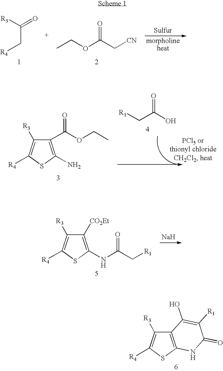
C(C[R4])(=O)[R3].CCOC(C[CN])=O.C1(C(=O)OCC)=C(N)SC([R4])=C1[R3].[R1]CC(O)=O.C1([CO2Et])=C(NC(C[R1])=O)SC([R4])=C1[R3].[Na].C12=C(SC([R4])=C1[R3])NC(=O)C([R1])=C2O
